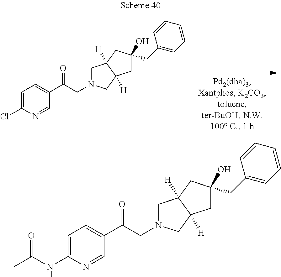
C1=C(Cl)N=CC(C(CN2CC3([H])C([H])(C2)CC(O)(CC2=CC=CC=C2)C3)=O)=C1.C1=C(NC(=O)C)N=CC(C(CN2CC3([H])C([H])(C2)CC(O)(CC2=CC=CC=C2)C3)=O)=C1
